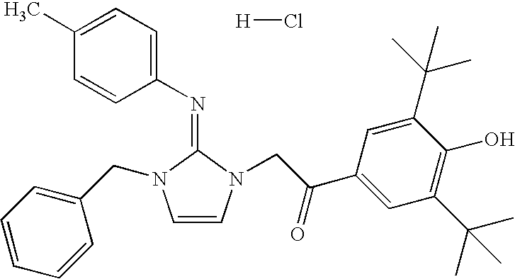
C1=CN(CC(C2=CC(C(C)(C)C)=C(O)C(C(C)(C)C)=C2)=O)C(=NC2=CC=C(C)C=C2)N1CC1=CC=CC=C1.[H]Cl
